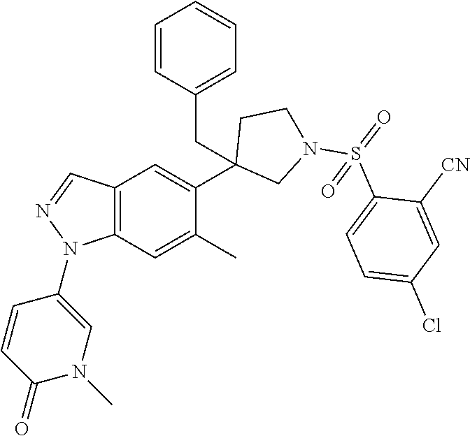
C1(C2=CC3=C(C=C2C)N(C2=CN(C)C(=O)C=C2)N=C3)(CC2=CC=CC=C2)CN(S(=O)(C2=CC=C(Cl)C=C2[CN])=O)CC1
